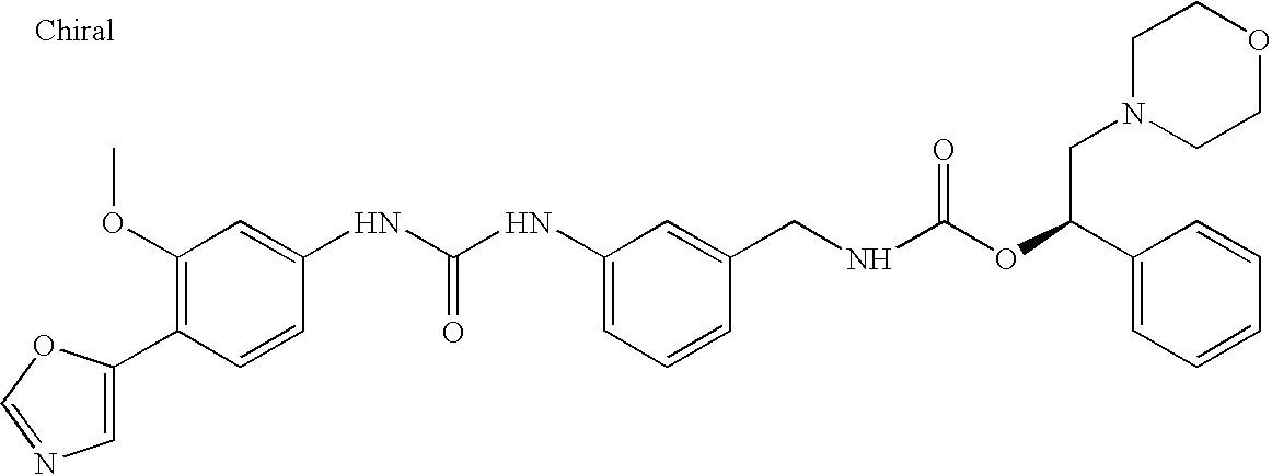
C1(C2=CN=CO2)=C(OC)C=C(NC(NC2=CC=CC(CNC(OC(C3=CC=CC=C3)CN3CCOCC3)=O)=C2)=O)C=C1
